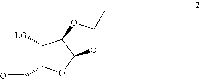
C1([LG])C(C=O)OC2C1OC(C)(C)O2
